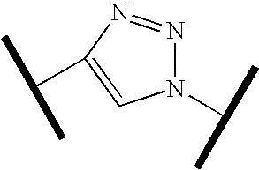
N1(C(C)C)N=NC(C(C)C)=C1
